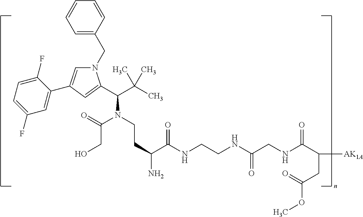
N1(CC2=CC=CC=C2)C=C(C2=CC(F)=CC=C2F)C=C1C(C(C)(C)C)N(CCC(C(NCCNC(CNC(=O)C(CC(OC)=O)[AK1A])=O)=O)N)C(=O)CO
